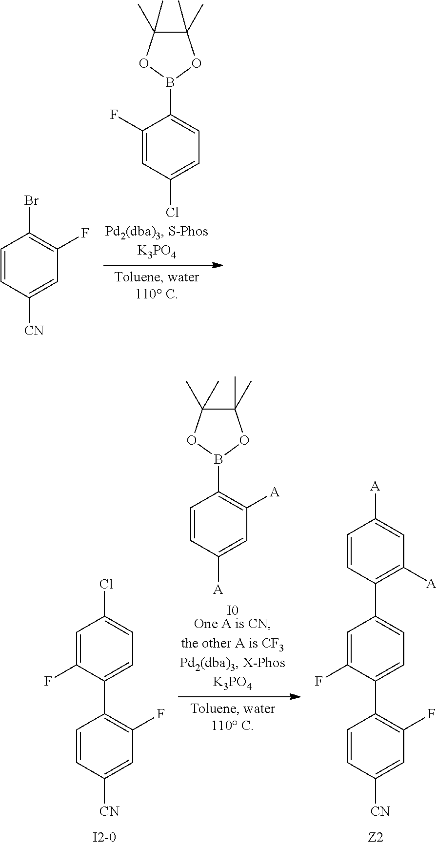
C1(F)=CC(Cl)=CC=C1B1OC(C)(C)C(C)(C)O1.C1=CC([CN])=CC(F)=C1Br.C1=CC([A])=CC([A])=C1B1OC(C)(C)C(C)(C)O1.[I0].C1=CC([CN])=CC(F)=C1C1=CC=C(Cl)C=C1F.C1=CC([CN])=CC(F)=C1C1=CC=C(C2=C([A])C=C([A])C=C2)C=C1F
